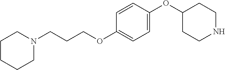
C1CCCN(CCCOC2=CC=C(OC3CCNCC3)C=C2)C1
